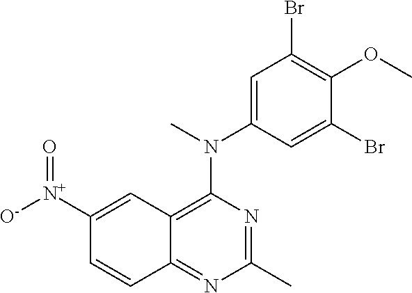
C1(C)=NC(N(C)C2=CC(Br)=C(OC)C(Br)=C2)=C2C(=N1)C=CC([N+]([O-])=O)=C2
